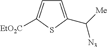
C1=C(C([Me])[N3])SC([EtO2C])=C1
